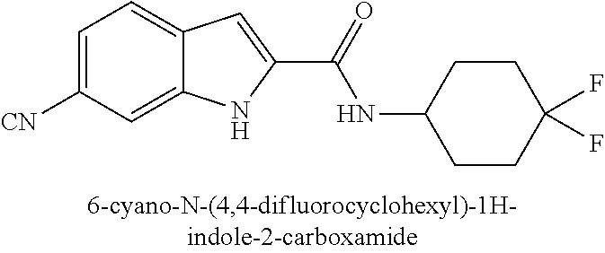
C12=CC([CN])=CC=C1C=C(C(=O)NC1CCC(F)(F)CC1)N2
